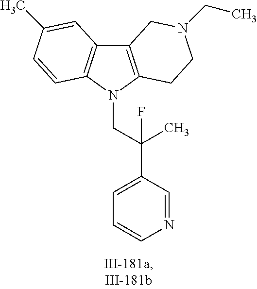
C12=C(N(CC(C3=CC=CN=C3)(F)C)C3=C1C=C(C)C=C3)CCN(CC)C2
